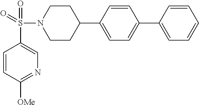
C1=CC([OMe])=NC=C1S(N1CCC(C2=CC=C(C3=CC=CC=C3)C=C2)CC1)(=O)=O
